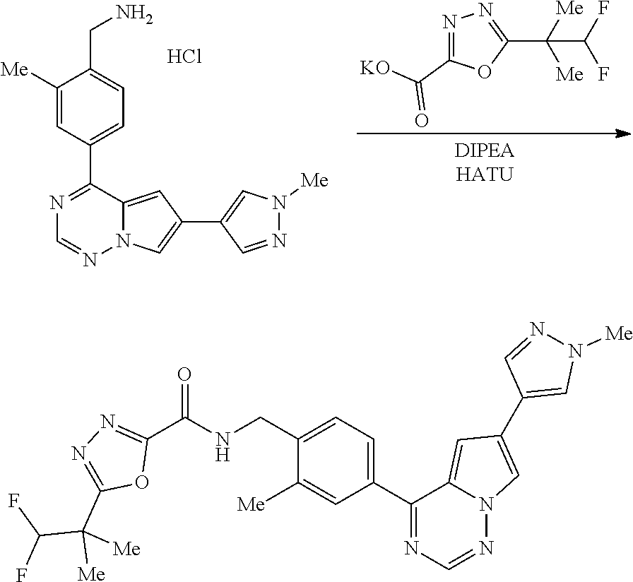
N1([Me])N=CC(C2=CN3N=CN=C(C4=CC=C(CN)C([Me])=C4)C3=C2)=C1.C1(C([Me])([Me])C(F)F)=NN=C(C(=O)[KO])O1.Cl.C1(C(=O)NCC2=CC=C(C3=NC=NN4C=C(C5=CN([Me])N=C5)C=C43)C=C2[Me])=NN=C(C(C(F)F)([Me])[Me])O1
